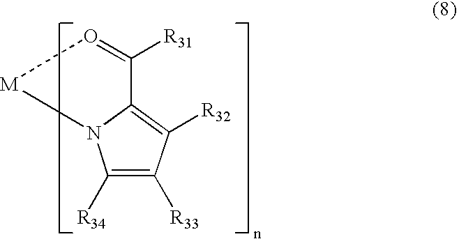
C1([R34])=C([R33])C([R32])=C2N1[M]O=C2[R31]
